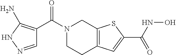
N1(C(=O)C2=C(N)NN=C2)CCC2=C(C1)SC(C(NO)=O)=C2
